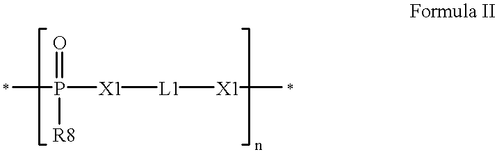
P([X1][L1][X1]C)(=O)([R8])C
